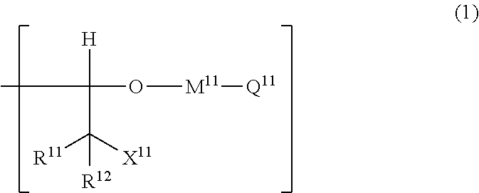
CC([H])(O[M11][Q11])C([X11])([R11])[R12]
